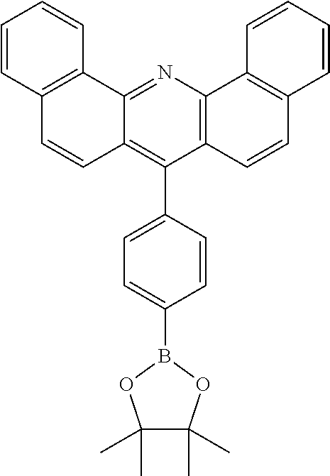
C12=C(N=C3C(=C1C1=CC=C(B4OC(C)(C)C(C)(C)O4)C=C1)C=CC1=C3C=CC=C1)C1=C(C=C2)C=CC=C1
